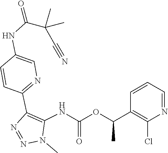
C1=CC(C(OC(NC2=C(C3=NC=C(NC(C(C#N)(C)C)=O)C=C3)N=NN2C)=O)C)=C(Cl)N=C1
